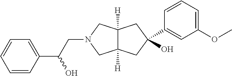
C1=CC(C(CN2CC3([H])C([H])(C2)CC(O)(C2=CC(OC)=CC=C2)C3)O)=CC=C1
